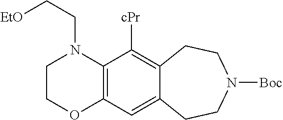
C1COC2=C(N1CC[EtO])C([cPr])=C1C(=C2)CCN([Boc])CC1
